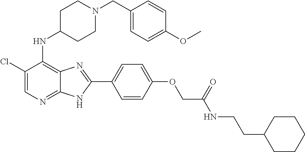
C1(Cl)=CN=C2C(=C1NC1CCN(CC3=CC=C(OC)C=C3)CC1)N=C(C1=CC=C(OCC(NCCC3CCCCC3)=O)C=C1)N2
